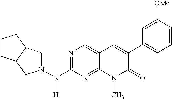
N1=C(N(N2CC3C(C2)CCC3)[H])N=C2C(=C1)C=C(C1=CC=CC([OMe])=C1)C(=O)N2C
